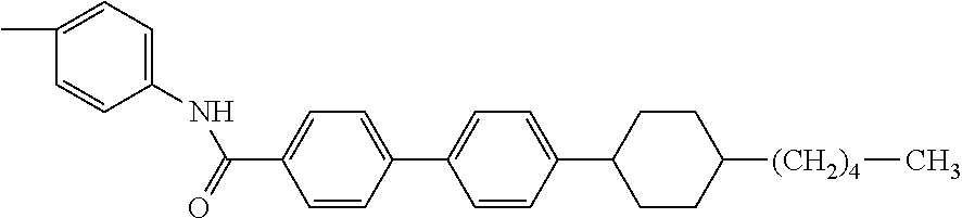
C(C1=CC=C(C2=CC=C(C3CCC([(CH2)4]C)CC3)C=C2)C=C1)(=O)NC1=CC=C(C)C=C1
